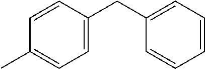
CC1=CC=C(CC2=CC=CC=C2)C=C1
